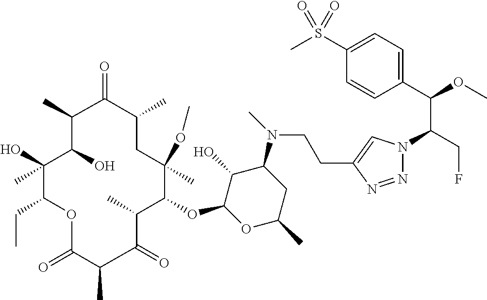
C1(O)C(OC2C(C)C(=O)C(C)C(=O)OC(CC)C(O)(C)C(O)C(C)C(=O)C(C)CC2(OC)C)OC(C)CC1N(C)CCC1=CN(C(CF)C(C2=CC=C(S(C)(=O)=O)C=C2)OC)N=N1
